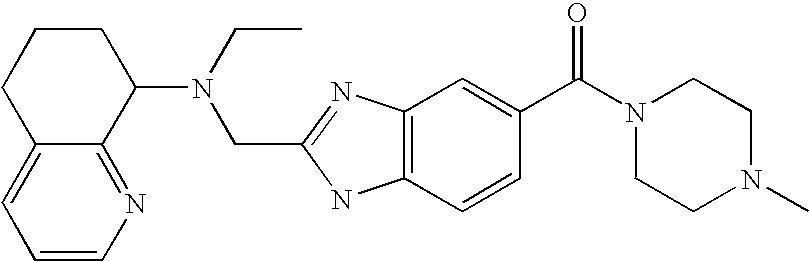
C1=CN=C2C(=C1)CCCC2N(CC)CC1=NC2=C(N1)C=CC(C(N1CCN(C)CC1)=O)=C2
